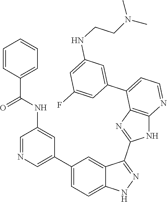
C1=NC=C(C2=CC=C3C(=C2)C(C2=NC4=C(N2)N=CC=C4C2=CC(NCCN(C)C)=CC(F)=C2)=NN3)C=C1NC(C1=CC=CC=C1)=O
